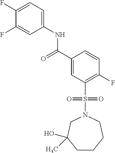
C1(F)=CC=C(NC(C2=CC(S(N3CC(O)(C)CCCC3)(=O)=O)=C(F)C=C2)=O)C=C1F
